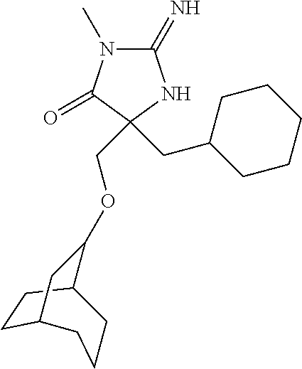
C1(=N)N(C)C(=O)C(COC2C3CCC(C2)CCC3)(CC2CCCCC2)N1
